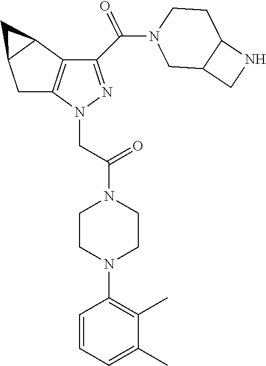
C1C2=C(C3C1C3)C(C(N1CC3C(CC1)NC3)=O)=NN2CC(N1CCN(C2=C(C)C(C)=CC=C2)CC1)=O
